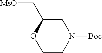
[MsO]CC1OCCN([Boc])C1
